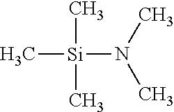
C[Si](C)(C)N(C)C
